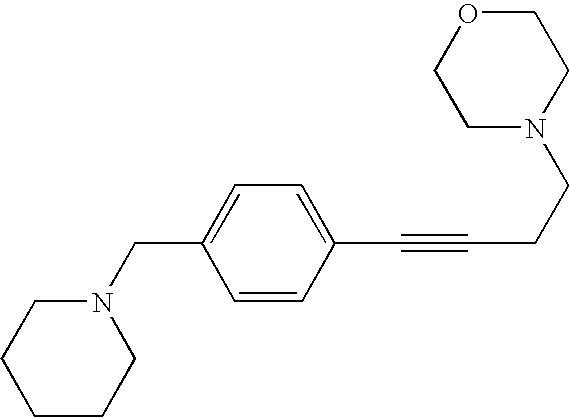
C1N(CCC#CC2=CC=C(CN3CCCCC3)C=C2)CCOC1
